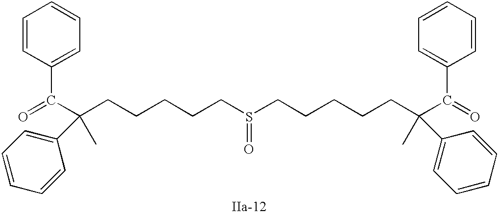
S(=O)(CCCCCC(C)(C(=O)C1=CC=CC=C1)C1=CC=CC=C1)CCCCCC(C)(C(=O)C1=CC=CC=C1)C1=CC=CC=C1
